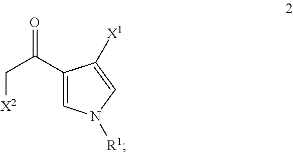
C(C[X2])(C1=CN([R1])C=C1[X1])=O
